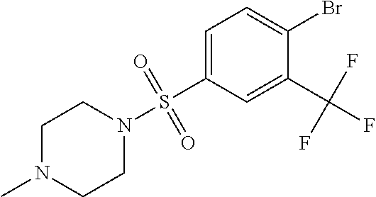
C1N(C)CCN(S(C2=CC=C(Br)C(C(F)(F)F)=C2)(=O)=O)C1
